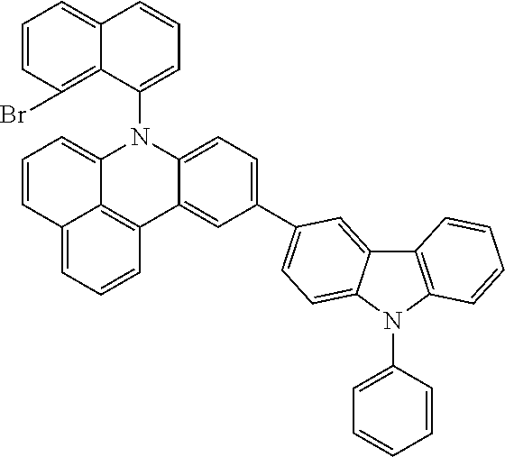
C1=CC2=CC=CC3=C2C(=C1)N(C1=CC=CC2=CC=CC(Br)=C12)C1=CC=C(C2=CC=C4C(=C2)C2=C(N4C4=CC=CC=C4)C=CC=C2)C=C31
